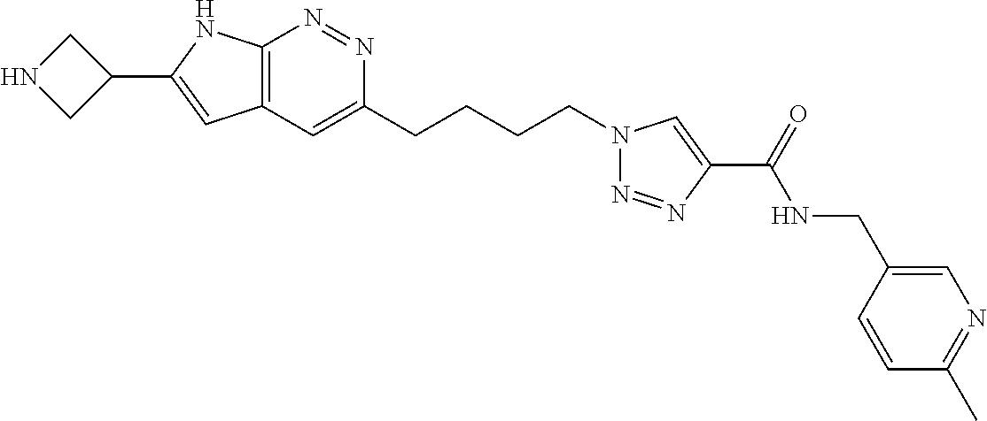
N1=NC2=C(C=C1CCCCN1N=NC(C(NCC3=CN=C(C)C=C3)=O)=C1)C=C(C1CNC1)N2
